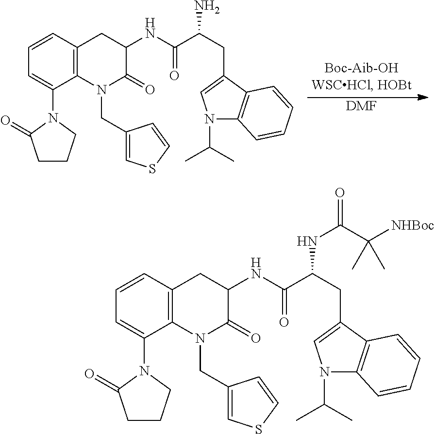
[DMF].C1=CC2=C(C(N3C(=O)CCC3)=C1)N(CC1=CSC=C1)C(=O)C(NC(C(CC1=CN(C(C)C)C3=C1C=CC=C3)N)=O)C2.C1=CC2=C(C(N3C(=O)CCC3)=C1)N(CC1=CSC=C1)C(=O)C(NC(C(CC1=CN(C(C)C)C3=C1C=CC=C3)NC(=O)C([NHBoc])(C)C)=O)C2
